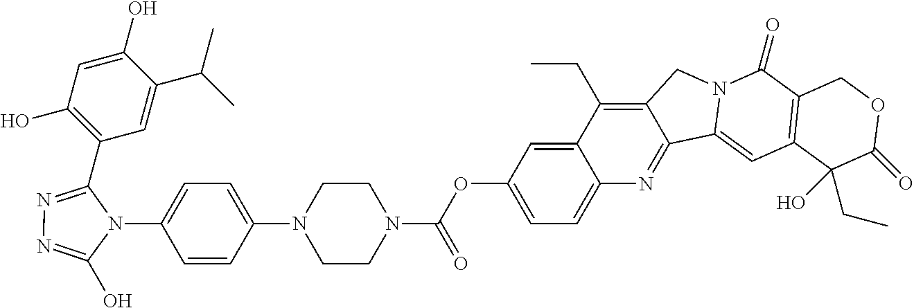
C1=C(O)C(C(C)C)=CC(C2=NN=C(O)N2C2=CC=C(N3CCN(C(OC4=CC=C5C(=C4)C(CC)=C4C(=N5)C5=CC6=C(C(=O)N5C4)COC(=O)C6(O)CC)=O)CC3)C=C2)=C1O
